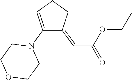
C1(=CC(OCC)=O)C(N2CCOCC2)=CCC1
